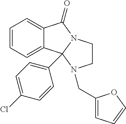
C1=CC=C2C(=C1)C1(C3=CC=C(Cl)C=C3)N(C2=O)CCN1CC1=CC=CO1
